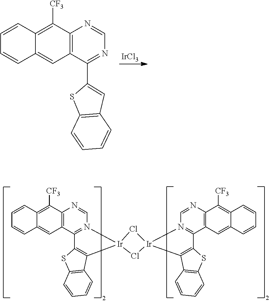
C1=CC2=C([CF3])C3=C(C=C2C=C1)C1=N(C=N3)[Ir]2(C3=C1SC1=C3C=CC=C1)Cl[Ir]1(Cl2)N2=C(C3=C(C([CF3])=C4C(=C3)C=CC=C4)N=C2)C2=C1C1=C(S2)C=CC=C1.[IrCl3].C1=NC2=C(C=C3C(=C2[CF3])C=CC=C3)C(C2=CC3=C(S2)C=CC=C3)=N1
